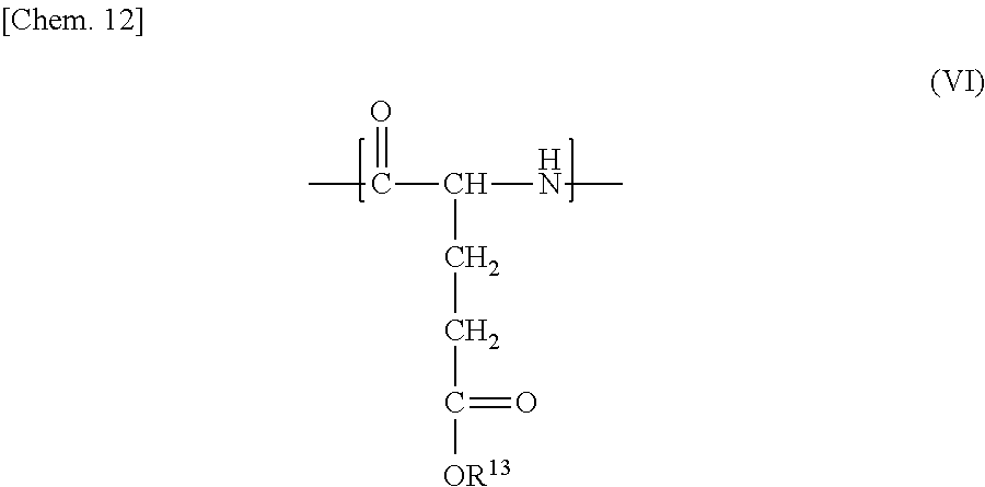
CC(C(NC)CCC(=O)[OR13])=O
